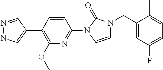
N1=CC(C2=C(OC)N=C(N3C=CN(CC4=CC(F)=CC=C4C)C3=O)C=C2)=CN1
